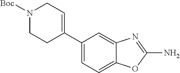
C1=C(C2=CCN([Boc])CC2)C=C2C(=C1)OC(N)=N2
